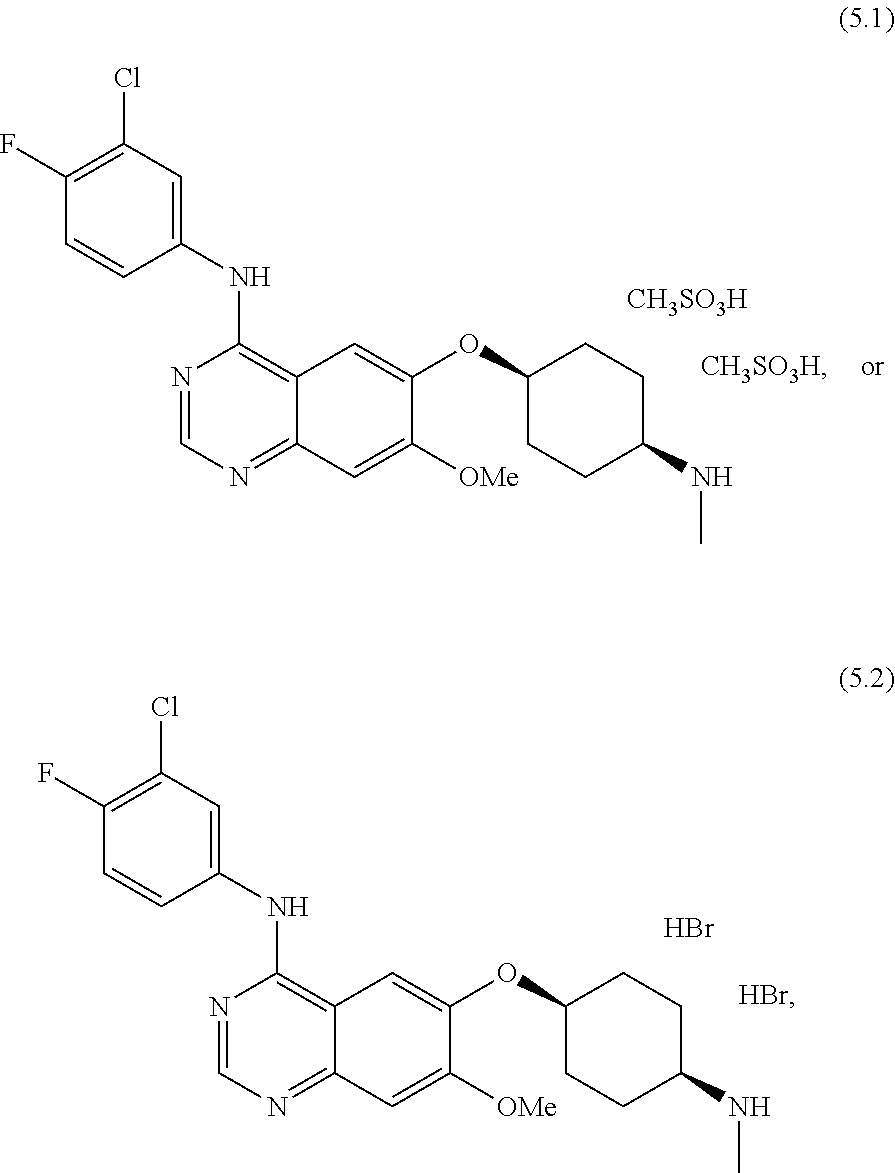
C12=C(NC3=CC(Cl)=C(F)C=C3)N=CN=C1C=C([OMe])C(OC1CCC(NC)CC1)=C2.[CH3SO3H].C12=C(NC3=CC(Cl)=C(F)C=C3)N=CN=C1C=C([OMe])C(OC1CCC(NC)CC1)=C2.Br
